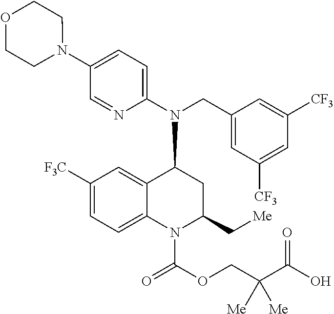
C1(N(CC2=CC([CF3])=CC([CF3])=C2)C2C3=CC([F3C])=CC=C3N(C(OCC(C(O)=O)([Me])[Me])=O)C(C[Me])C2)=CC=C(N2CCOCC2)C=N1
